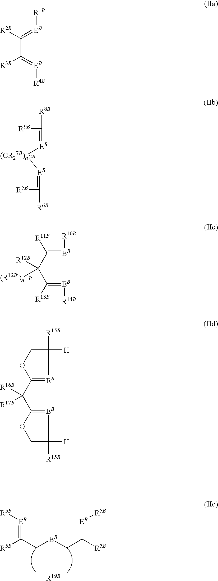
[EB](=C([R5B])[R6B])[(CR27B)n][EB]=C([R9B])[R8B].[EB](=C(C[EB]CC([R5B])=[EB][R5B])[R5B])[R5B].[R19B].C(=[EB][R10B])(C(C(=[EB][R14B])[R13B])([R12B])[(R12B)n])[R11B].C(C(=[EB][R4B])[R3B])([R2B])=[EB][R1B].C1([R15B])([H])COC(C(C2=[EB]C([R15B])([H])CO2)([R16B])[R17B])=[EB]1
